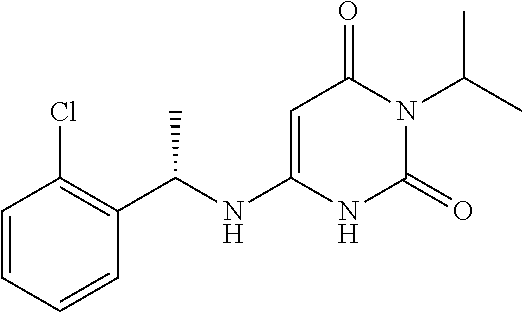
C1=CC=CC(C(NC2=CC(=O)N(C(C)C)C(=O)N2)C)=C1Cl
